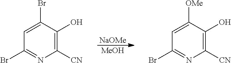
[NaOMe].[MeOH].C1([CN])=C(O)C(Br)=CC(Br)=N1.C1([CN])=C(O)C([OMe])=CC(Br)=N1
